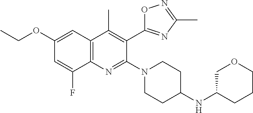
C1(OCC)=CC2=C(N=C(N3CCC(NC4COCCC4)CC3)C(C3=NC(C)=NO3)=C2C)C(F)=C1
